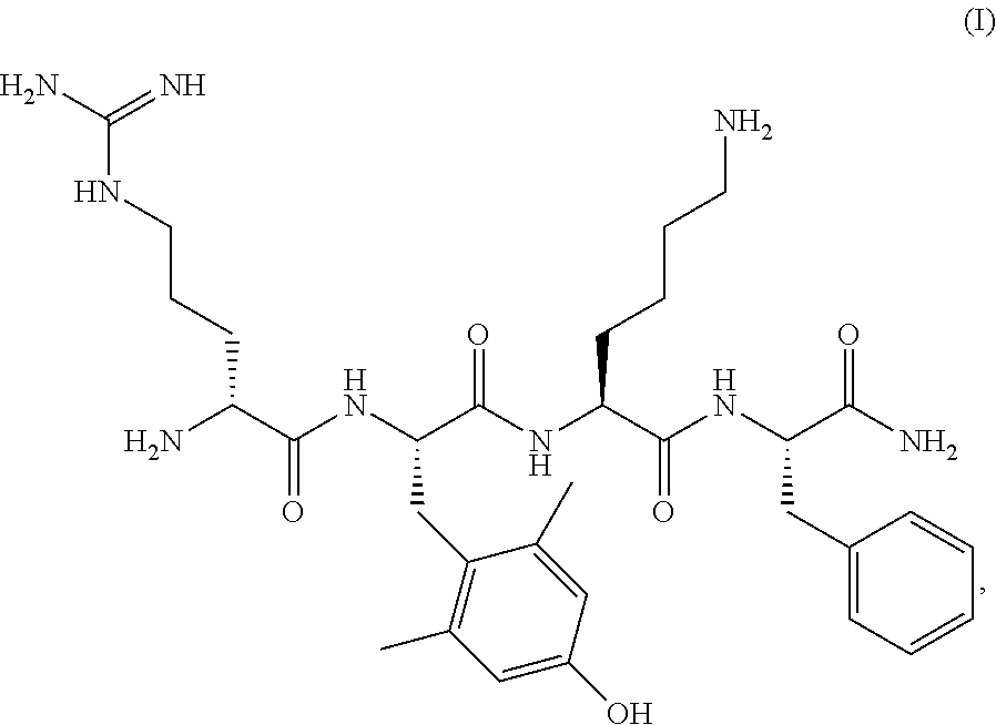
NC(C(NC(C(NC(C(NC(C(N)=O)CC1=CC=CC=C1)=O)CCCCN)=O)CC1=C(C)C=C(O)C=C1C)=O)CCCNC(N)=N
